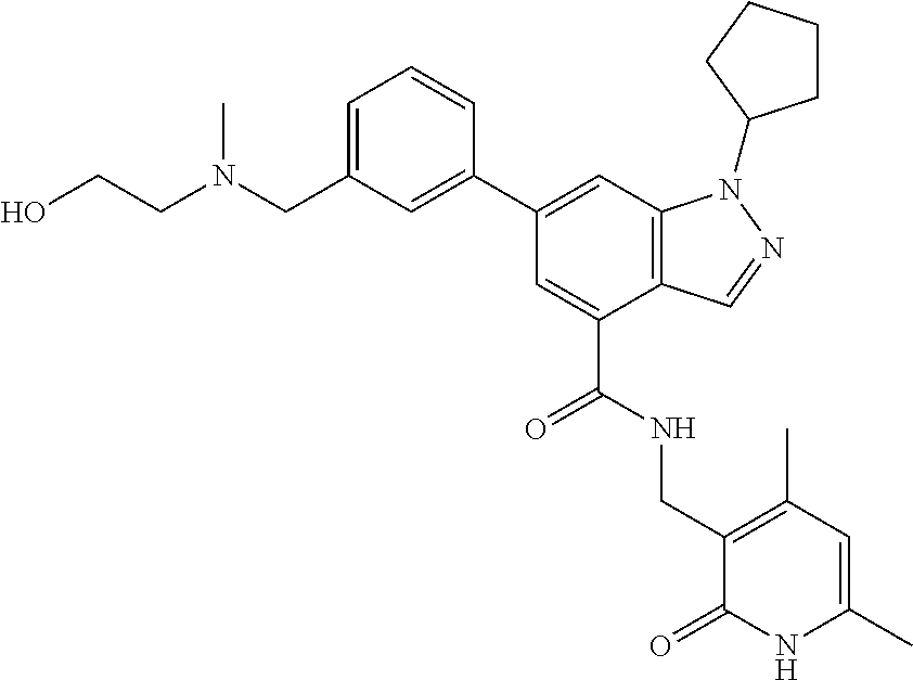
OCCN(CC1=CC=CC(C2=CC3=C(C(C(=O)NCC4=C(C)C=C(C)NC4=O)=C2)C=NN3C2CCCC2)=C1)C
